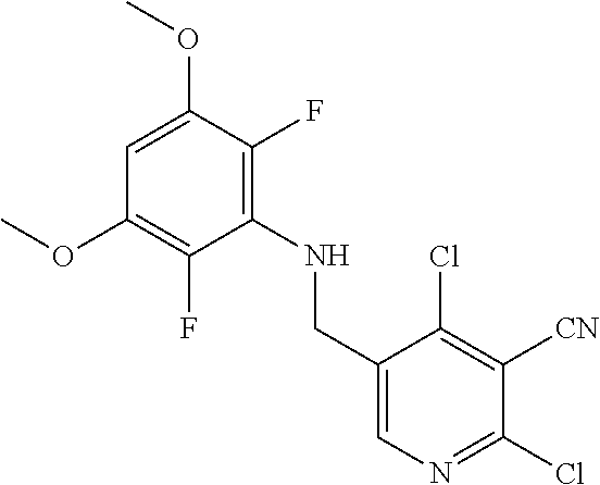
C1=C(OC)C(F)=C(NCC2=CN=C(Cl)C([CN])=C2Cl)C(F)=C1OC
